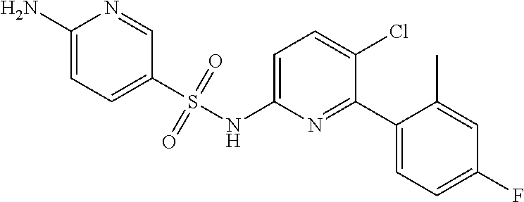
C1(N)=CC=C(S(NC2=CC=C(Cl)C(C3=CC=C(F)C=C3C)=N2)(=O)=O)C=N1
